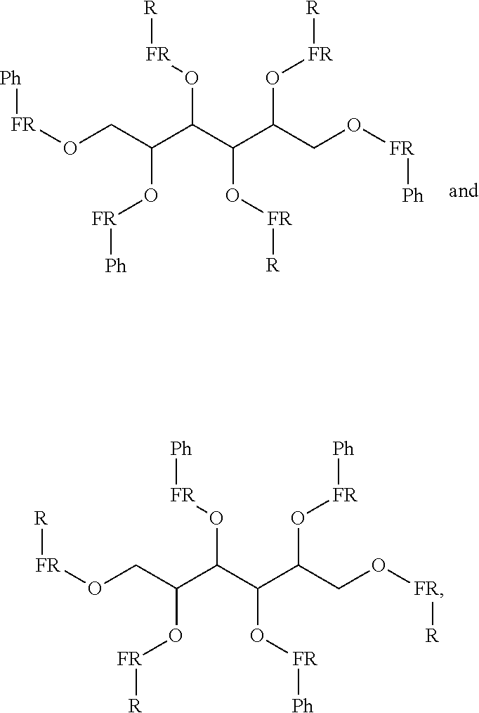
[FR](OCC(C(C(C(CO[FR][Ph])O[FR][R])O[FR][R])O[FR][R])O[FR][Ph])[Ph].[FR](OCC(C(C(C(CO[FR][R])O[FR][Ph])O[FR][Ph])O[FR][Ph])O[FR][R])[R]
